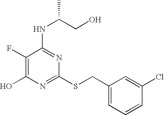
C1(F)=C(O)N=C(SCC2=CC=CC(Cl)=C2)N=C1NC(CO)C
